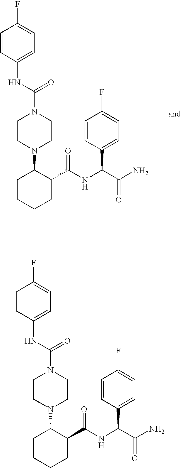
N(C(N1CCN(C2CCCCC2C(NC(C(N)=O)C2=CC=C(F)C=C2)=O)CC1)=O)C1=CC=C(F)C=C1.N(C(N1CCN(C2CCCCC2C(NC(C(N)=O)C2=CC=C(F)C=C2)=O)CC1)=O)C1=CC=C(F)C=C1
